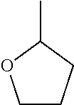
C1CCC(C)O1
